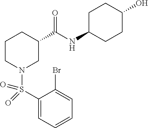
S(N1CC(C(NC2CCC(O)CC2)=O)CCC1)(C1=CC=CC=C1Br)(=O)=O
